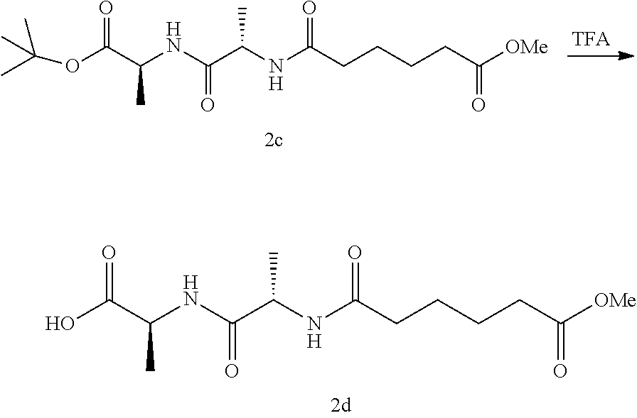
OC(C(NC(C(NC(CCCCC([OMe])=O)=O)C)=O)C)=O.CC(OC(C(NC(C(NC(CCCCC([OMe])=O)=O)C)=O)C)=O)(C)C
